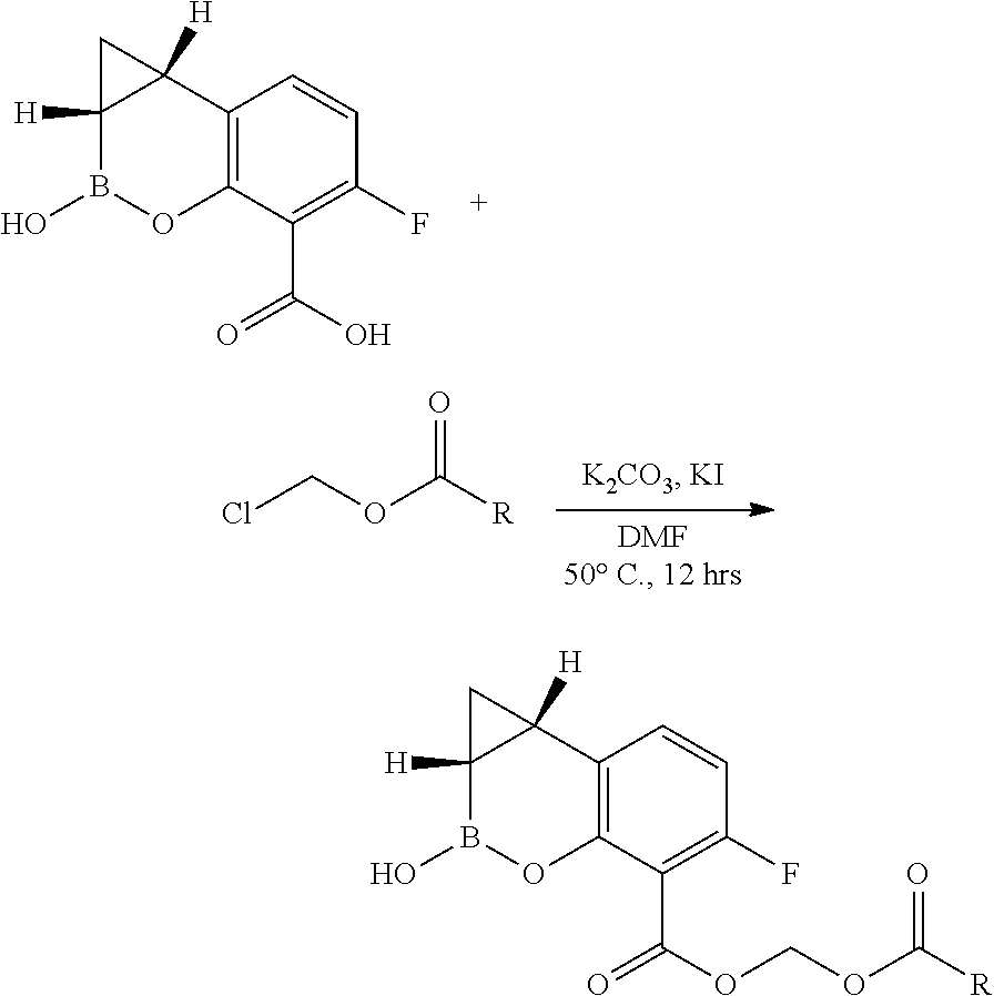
C12=C(C(C(O)=O)=C(F)C=C1)OB(O)C1([H])C2([H])C1.ClCOC([R])=O.C12=C(C(C(OCOC([R])=O)=O)=C(F)C=C1)OB(O)C1([H])C2([H])C1
